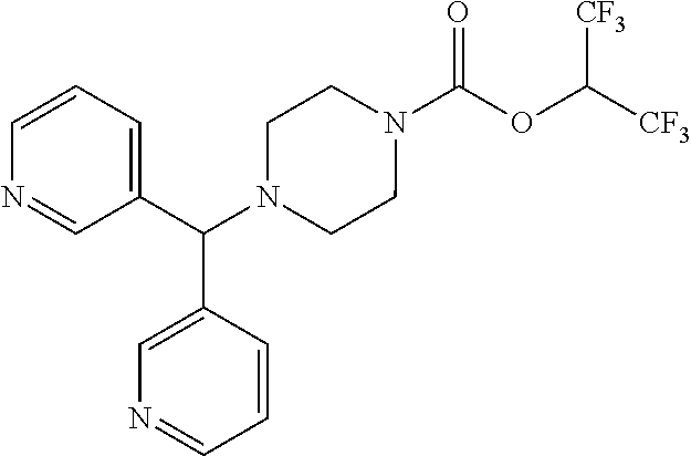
N1(C(OC([CF3])[CF3])=O)CCN(C(C2=CC=CN=C2)C2=CN=CC=C2)CC1
